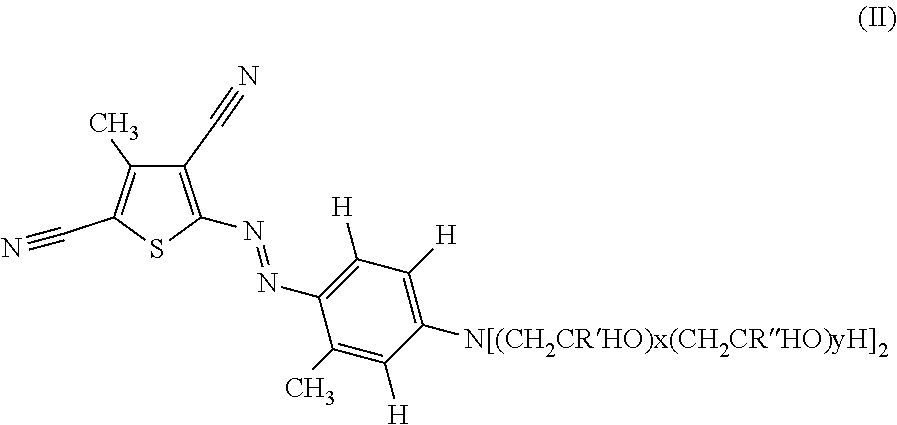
C1(C)=C([H])C([N[(CH2CRHO)x(CH2CRHO)yH]2])=C([H])C([H])=C1N=NC1=C(C#N)C(C)=C(C#N)S1
